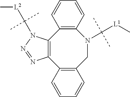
C12=C(C3=C(CN(C([L1]C)(C)C)C4=C1C=CC=C4)C=CC=C3)N=NN2C([L2]C)(C)C
